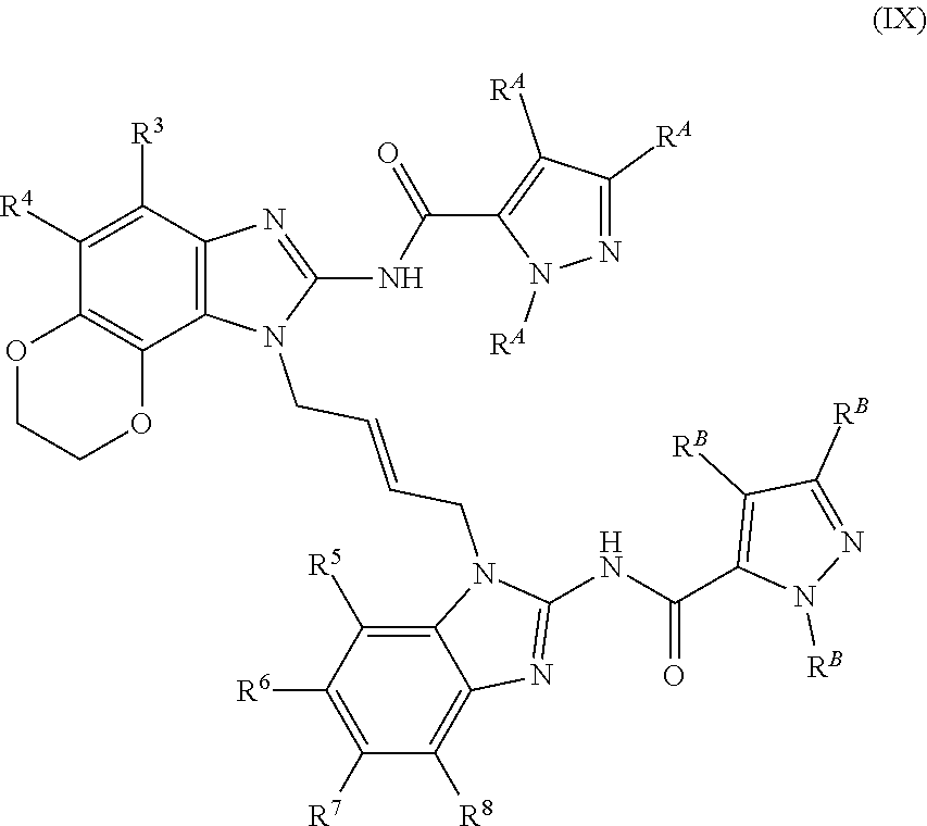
C12=C(C([R3])=C([R4])C3=C1OCCO3)N=C(NC(C1=C([RA])C([RA])=NN1[RA])=O)N2CC=CCN1C2=C([R5])C([R6])=C([R7])C([R8])=C2N=C1NC(C1=C([RB])C([RB])=NN1[RB])=O
